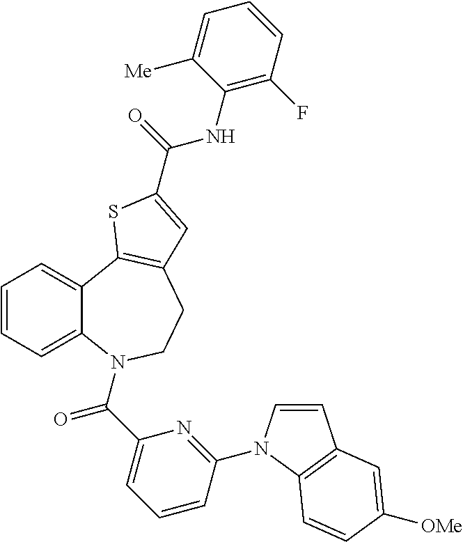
C1=CC=C2C(=C1)C1=C(CCN2C(C2=CC=CC(N3C=CC4=C3C=CC([OMe])=C4)=N2)=O)C=C(C(NC2=C(F)C=CC=C2[Me])=O)S1
